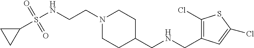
C1(S(NCCN2CCC(CNCC3=C(Cl)SC(Cl)=C3)CC2)(=O)=O)CC1
